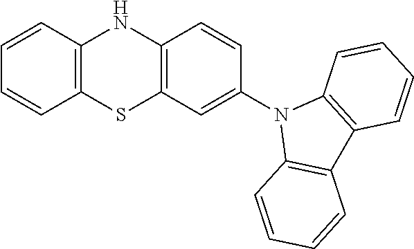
C1=CC2=C(C=C1)SC1=C(N2)C=CC(N2C3=C(C4=C2C=CC=C4)C=CC=C3)=C1
